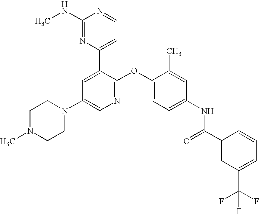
C1(NC)=NC(C2=CC(N3CCN(C)CC3)=CN=C2OC2=CC=C(NC(C3=CC(C(F)(F)F)=CC=C3)=O)C=C2C)=CC=N1
